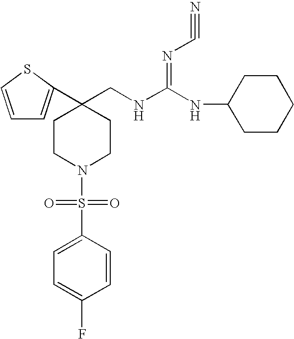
N(C(NCC1(C2=CC=CS2)CCN(S(C2=CC=C(F)C=C2)(=O)=O)CC1)=NC#N)C1CCCCC1
